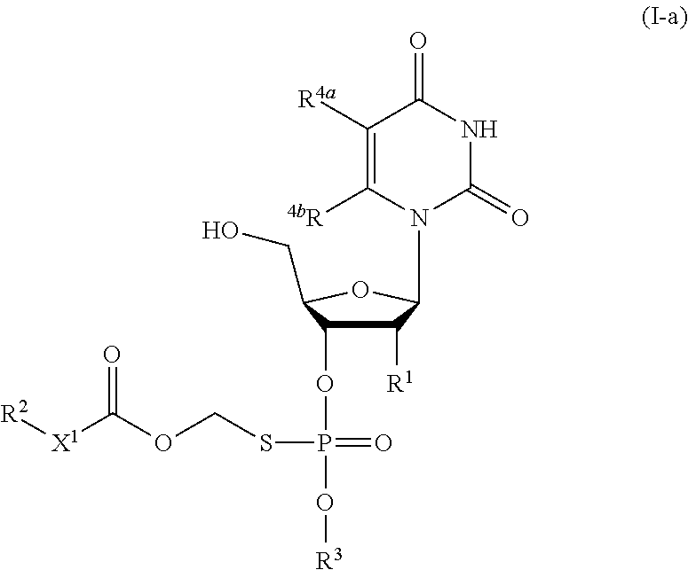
C1([R1])C(OP(SCOC([X1][R2])=O)(O[R3])=O)C(CO)OC1N1C(=O)NC(=O)C([R4a])=C1[4bR]
